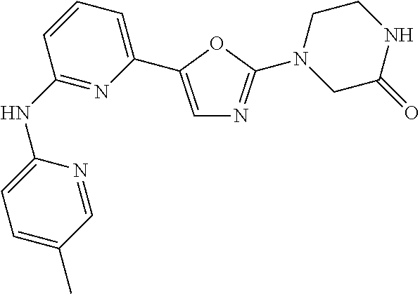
C1(NC2=NC(C3=CN=C(N4CC(=O)NCC4)O3)=CC=C2)=CC=C(C)C=N1
